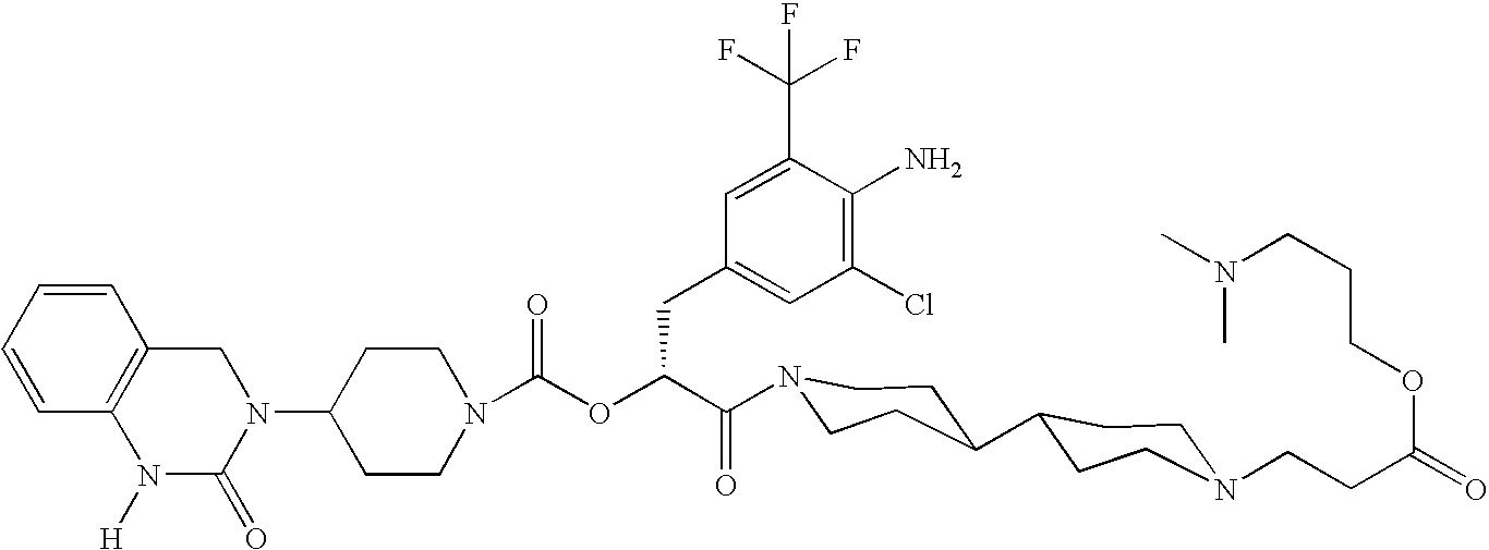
N1(C2CCN(C(OC(C(=O)N3CCC(C4CCN(CCC(=O)OCCCN(C)C)CC4)CC3)CC3=CC(Cl)=C(N)C(C(F)(F)F)=C3)=O)CC2)CC2=C(N([H])C1=O)C=CC=C2
